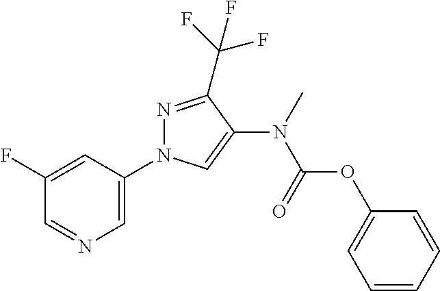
N1=C(C(F)(F)F)C(N(C(OC2=CC=CC=C2)=O)C)=CN1C1=CN=CC(F)=C1
